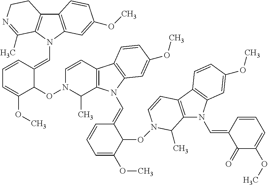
C12=C(N(C=C3C=CC=C(OC)C3ON3C(C)C4=C(C=C3)C3=C(N4C=C4C=CC=C(OC)C4ON4C=CC5=C(N(C=C6C(=O)C(OC)=CC=C6)C6=C5C=CC(OC)=C6)C4C)C=C(OC)C=C3)C3=C1CCN=C3C)C=C(OC)C=C2
